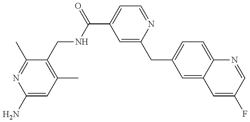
C1(N)=CC(C)=C(CNC(C2=CC=NC(CC3=CC=C4C(=C3)C=C(F)C=N4)=C2)=O)C(C)=N1
